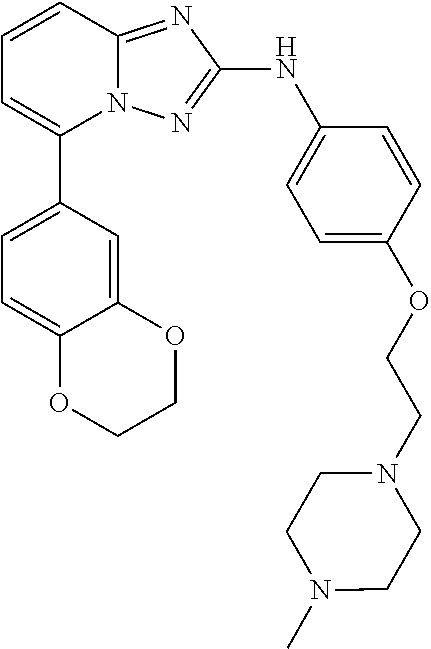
N12C(=NC(NC3=CC=C(OCCN4CCN(C)CC4)C=C3)=N1)C=CC=C2C1=CC=C2C(=C1)OCCO2
